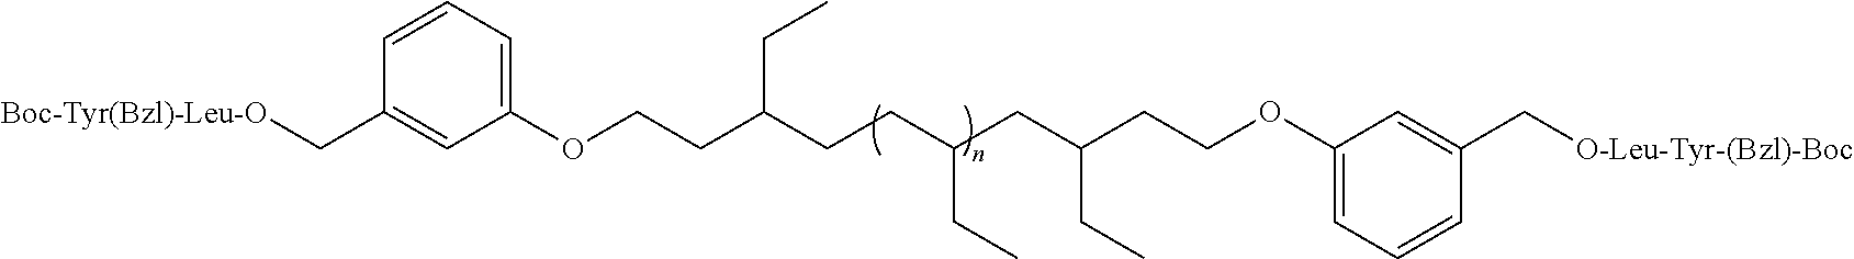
C1(OCCC(CCC(CC(CCOC2=CC=CC(C[O-Leu-Tyr-(Bzl)-Boc])=C2)CC)CC)CC)=CC=CC(C[Boc-Tyr(Bzl)-Leu-O])=C1
